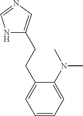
N1=CNC(CCC2=CC=CC=C2N(C)C)=C1
